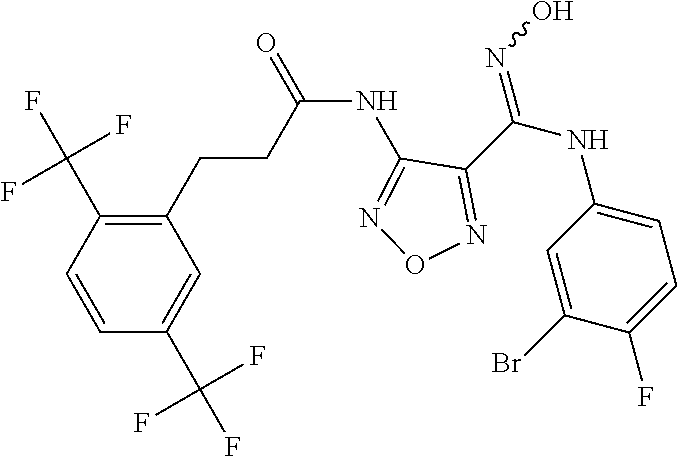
C(NC1=NON=C1C(NC1=CC=C(F)C(Br)=C1)=NO)(=O)CCC1=C(C(F)(F)F)C=CC(C(F)(F)F)=C1
